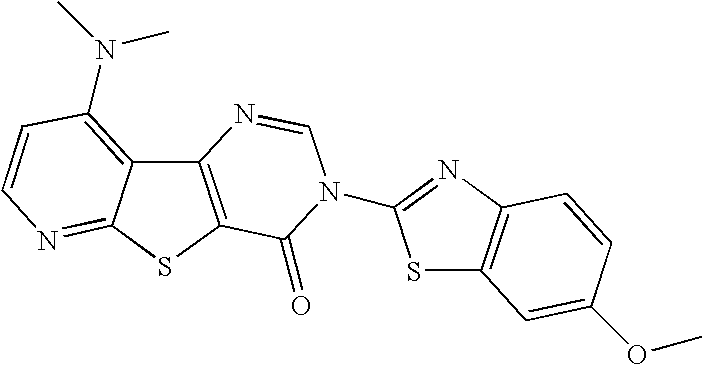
C12=C(SC3=NC=CC(N(C)C)=C13)C(=O)N(C1=NC3=C(S1)C=C(OC)C=C3)C=N2
